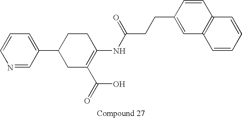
C1(C2CC(C(=O)O)=C(NC(CCC3=CC4=C(C=C3)C=CC=C4)=O)CC2)=CC=CN=C1
